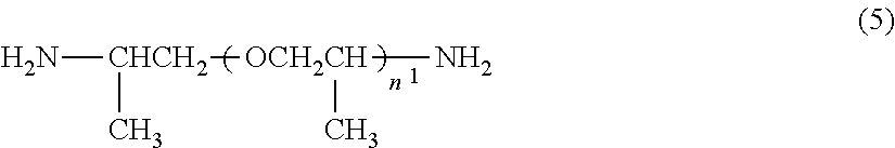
N[CHCH2](C)[OCH2CH](N)C
